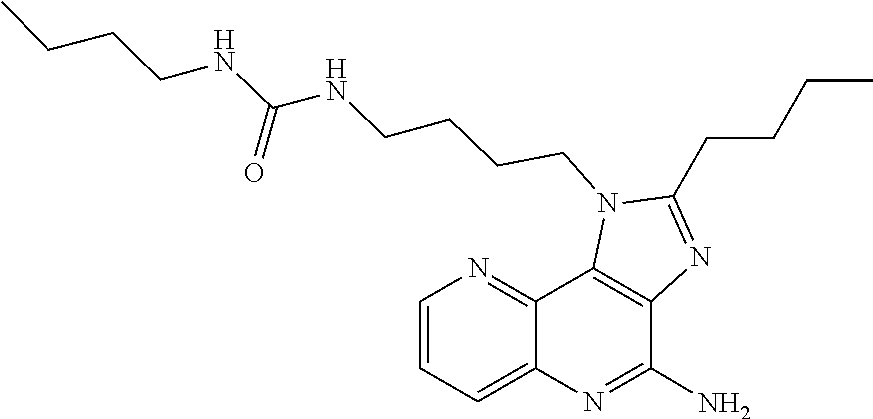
C(CN1C(CCCC)=NC2=C1C1=NC=CC=C1N=C2N)CCNC(NCCCC)=O
